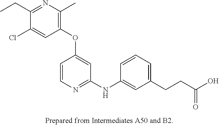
C1(OC2=CC(NC3=CC(CCC(O)=O)=CC=C3)=NC=C2)=C(C)N=C(CC)C(Cl)=C1
